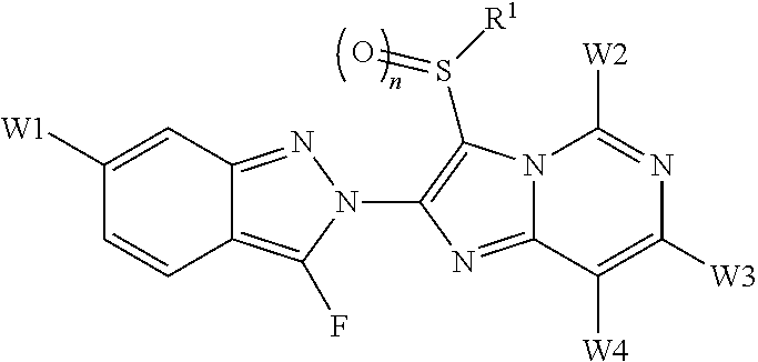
C12=C(F)N(C3=C(S([R1])=O)N4C(=N3)C([W4])=C([W3])N=C4[W2])N=C1C=C([W1])C=C2
